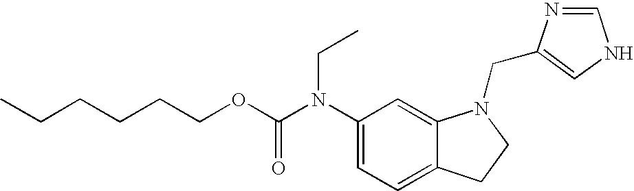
C1(N(C(OCCCCCC)=O)CC)=CC=C2C(=C1)N(CC1=CNC=N1)CC2
